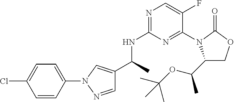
C(C)(NC1=NC=C(F)C(N2C(C(OC(C)(C)C)C)COC2=O)=N1)C1=CN(C2=CC=C(Cl)C=C2)N=C1
